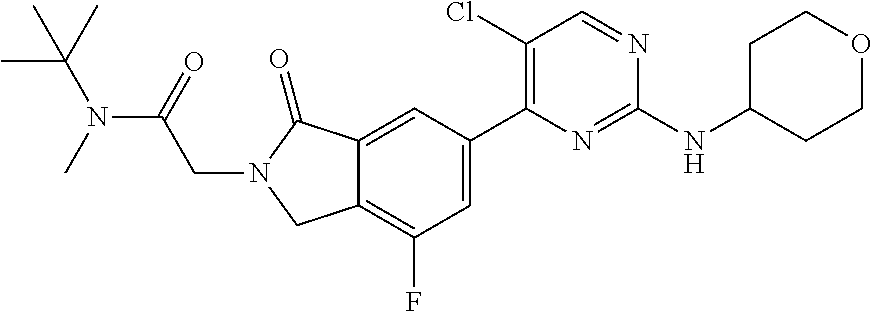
CC(C)(N(C)C(=O)CN1CC2=C(F)C=C(C3=C(Cl)C=NC(NC4CCOCC4)=N3)C=C2C1=O)C
